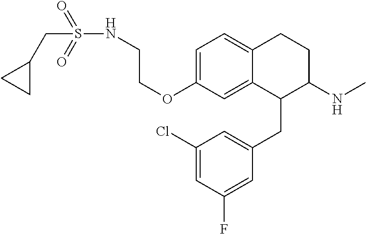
C1=C(OCCNS(=O)(=O)CC2CC2)C=C2C(=C1)CCC(NC)C2CC1=CC(Cl)=CC(F)=C1
